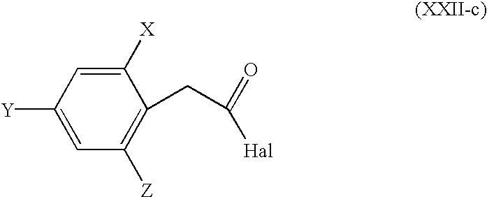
C1([Y])=CC([Z])=C(CC(=O)[Hal])C([X])=C1
